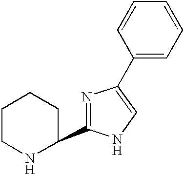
C1(C2CCCCN2)=NC(C2=CC=CC=C2)=CN1
